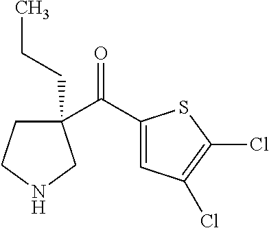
C1(C(C2=CC(Cl)=C(Cl)S2)=O)(CCC)CCNC1
